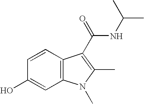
C1(O)=CC2=C(C=C1)C(C(NC(C)C)=O)=C(C)N2C
